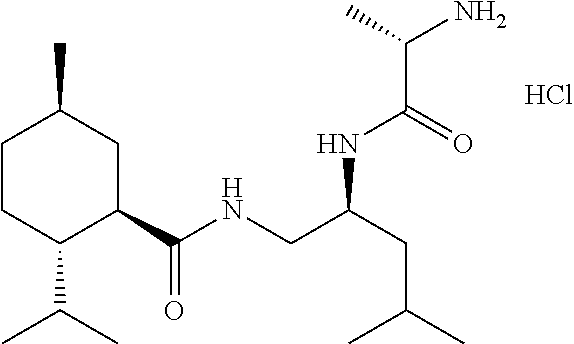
C1CC(C(C)C)C(C(NCC(CC(C)C)NC(C(N)C)=O)=O)CC1C.Cl
